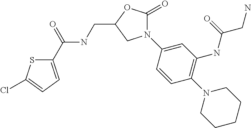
C1(C(=O)NCC2OC(=O)N(C3=CC(NC(CN)=O)=C(N4CCCCC4)C=C3)C2)=CC=C(Cl)S1
